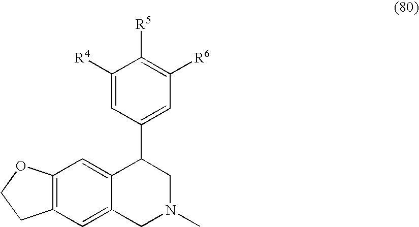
C12=C(C=C3C(=C1)C(C1=CC([R6])=C([R5])C([R4])=C1)CN(C)C3)CCO2
